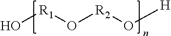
O[R1]O[R2]O[H]
